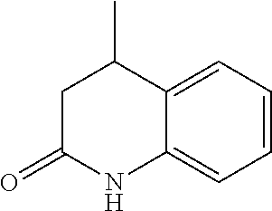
C1C(=O)NC2=CC=CC=C2C1C
